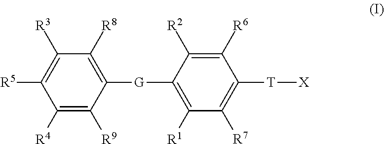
C1([G]C2=C([R1])C([R7])=C([T][X])C([R6])=C2[R2])=C([R8])C([R3])=C([R5])C([R4])=C1[R9]
